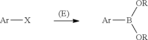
[Ar][X].[Ar]B([OR])[OR]
